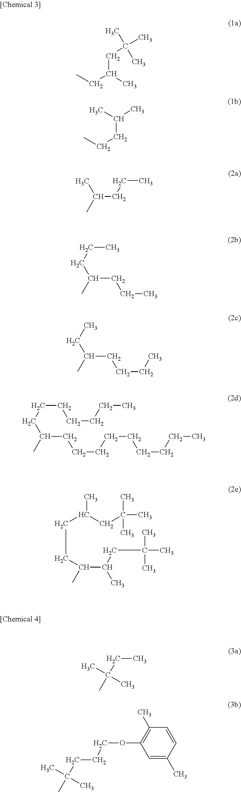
C(C(CC)C)C(C)(C)C.C(CCC)(C)C.C(CCC)(C)C.C(CC)C(C)CCC.C(C)C(C)CCCC.C(CCCCCC)C(C)CCCCCCCCC.C(C(C)C(CC(C)(C)C)C)CC(C)CC(C)(C)C.C(C)(C)(CC)C.C(C)(C)(CCCOC1=C(C)C=CC(C)=C1)C
